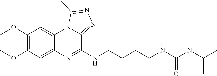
C1(OC)=C(OC)C=C2C(=C1)N1C(=NN=C1C)C(NCCCCNC(NC(C)C)=O)=N2
